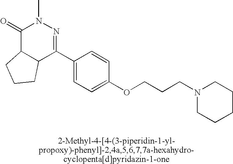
C1(=O)C2C(C(C3=CC=C(OCCCN4CCCCC4)C=C3)=NN1C)CCC2
